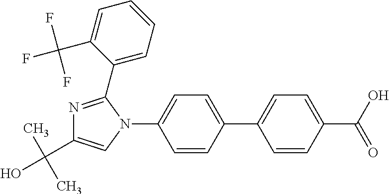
C1=CC(C2=CC=C(C(=O)O)C=C2)=CC=C1N1C(C2=CC=CC=C2C(F)(F)F)=NC(C(C)(C)O)=C1
